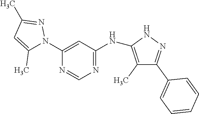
N1=CN=C(NC2=C(C)C(C3=CC=CC=C3)=NN2)C=C1N1C(C)=CC(C)=N1
